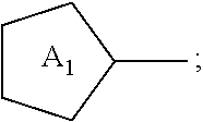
C1(C)CCCC1.[A1]
